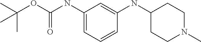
CC(OC(=O)NC1=CC=CC(NC2CCN(C)CC2)=C1)(C)C
